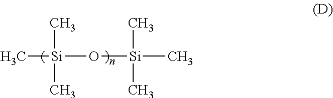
C[Si](C)(O[Si](C)(C)C)C
